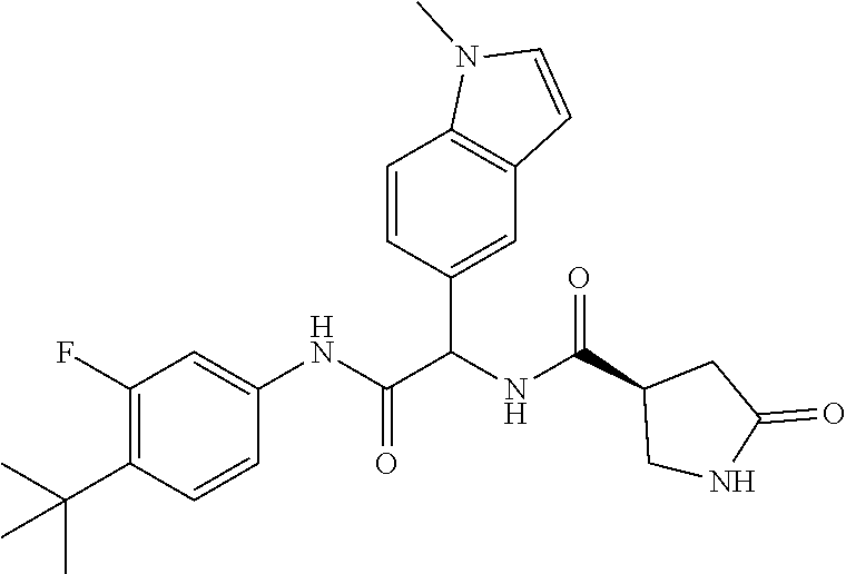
C1(F)=C(C(C)(C)C)C=CC(NC(=O)C(NC(C2CNC(=O)C2)=O)C2=CC3=C(C=C2)N(C)C=C3)=C1
